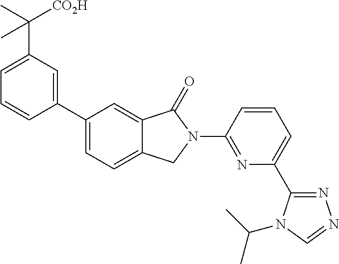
C1=C(C([CO2H])(C)C)C=C(C2=CC=C3C(=C2)C(=O)N(C2=NC(C4=NN=CN4C(C)C)=CC=C2)C3)C=C1
